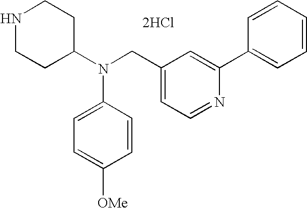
N1CCC(N(CC2=CC=NC(C3=CC=CC=C3)=C2)C2=CC=C([OMe])C=C2)CC1.[2HCl]
